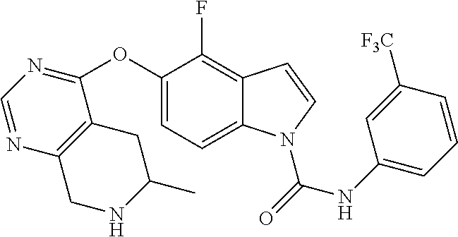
C1=C2C(=C(F)C(OC3=NC=NC4=C3CC(C)NC4)=C1)C=CN2C(NC1=CC=CC([F3C])=C1)=O
